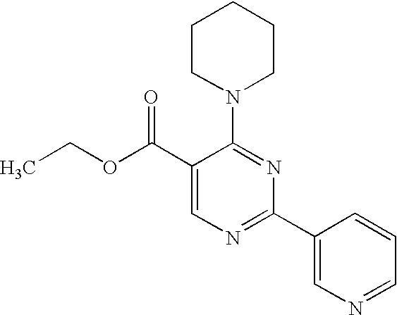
C1(C(OCC)=O)=CN=C(C2=CN=CC=C2)N=C1N1CCCCC1
